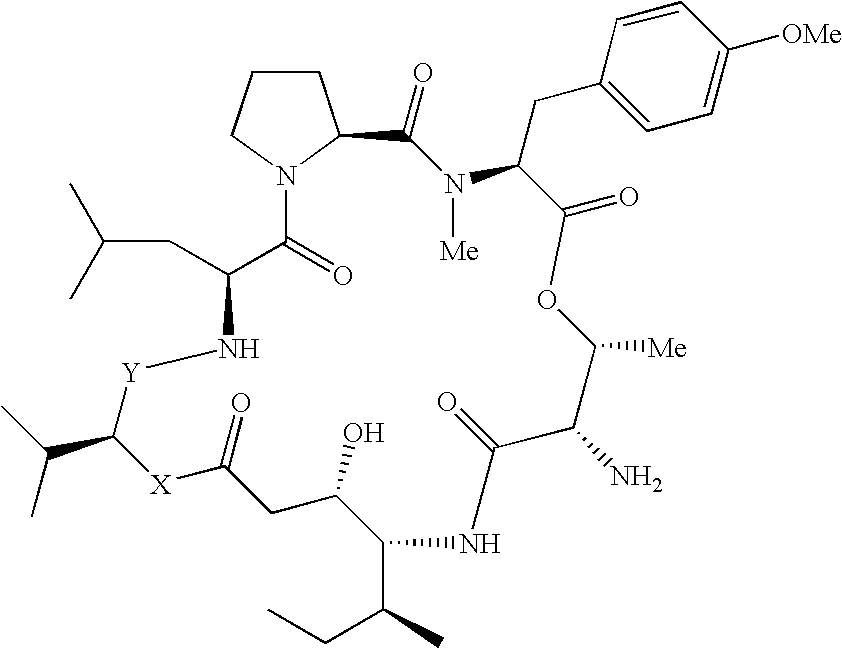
C1CCN2C1C(=O)N([Me])C(CC1=CC=C([OMe])C=C1)C(=O)OC([Me])C(N)C(=O)NC(C(CC)C)C(O)CC(=O)[X]C(C(C)C)[Y]NC(CC(C)C)C2=O
